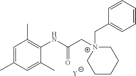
[Y].C1=C(C)C=C(C)C(NC(C[N+]2(CC3=CC=CC=C3)CCCCC2)=O)=C1C
